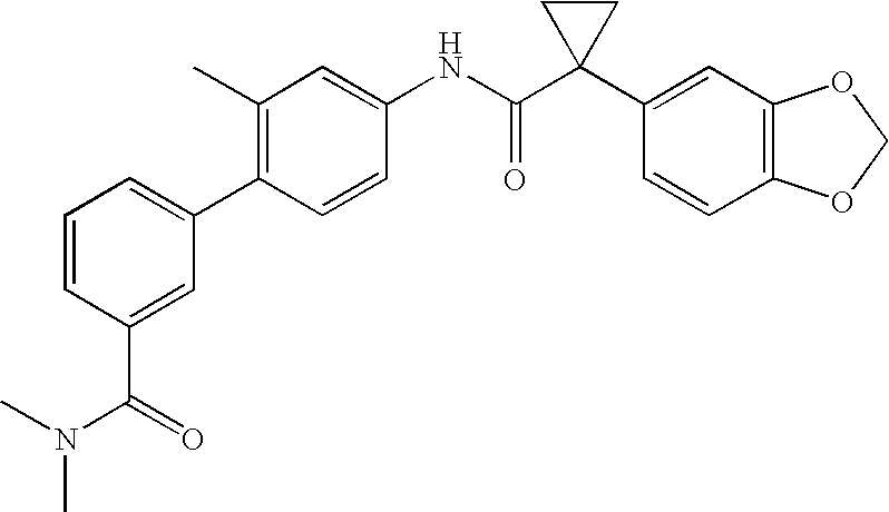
C1(NC(C2(C3=CC4=C(C=C3)OCO4)CC2)=O)=CC(C)=C(C2=CC=CC(C(=O)N(C)C)=C2)C=C1
